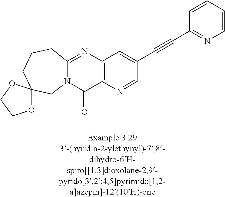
N12C(=NC3=C(C1=O)N=CC(C#CC1=NC=CC=C1)=C3)CCCC1(C2)OCCO1
